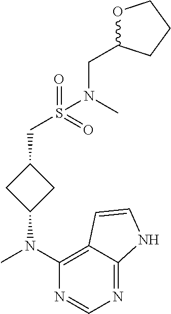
N1=C2C(=C(N(C)C3CC(CS(N(CC4OCCC4)C)(=O)=O)C3)N=C1)C=CN2
